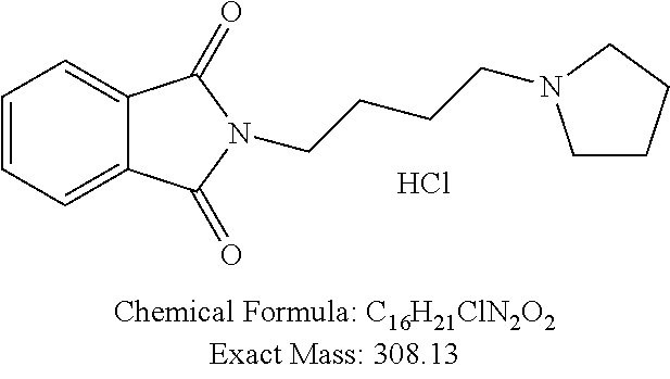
C12=CC=CC=C1C(=O)N(CCCCN1CCCC1)C2=O.Cl
